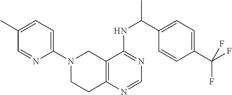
C1=C(C)C=NC(N2CCC3=C(C2)C(NC(C)C2=CC=C(C(F)(F)F)C=C2)=NC=N3)=C1
